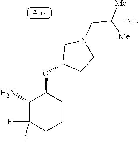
C1(N)C(F)(F)CCCC1OC1CCN(CC([Me])([Me])[Me])C1
